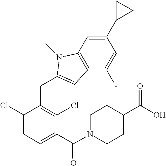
C1(C(N2CCC(C(O)=O)CC2)=O)=CC=C(Cl)C(CC2=CC3=C(C=C(C4CC4)C=C3F)N2C)=C1Cl
